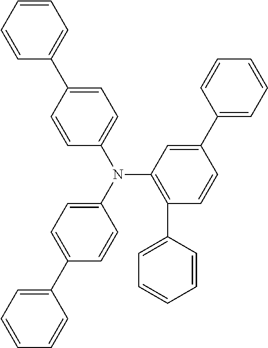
N(C1=C(C2=CC=CC=C2)C=CC(C2=CC=CC=C2)=C1)(C1=CC=C(C2=CC=CC=C2)C=C1)C1=CC=C(C2=CC=CC=C2)C=C1
